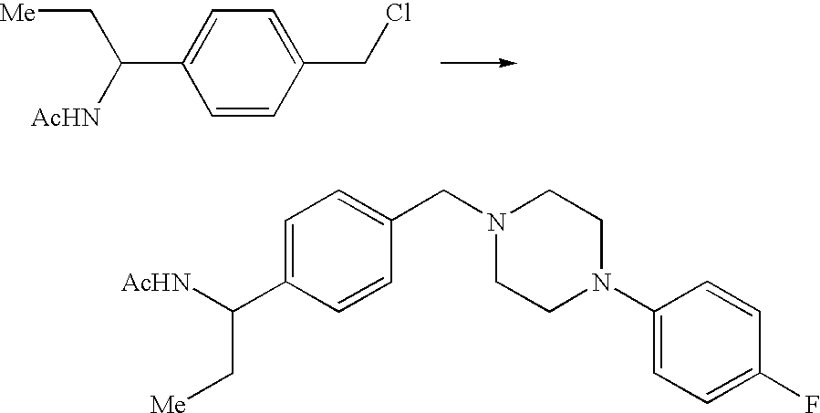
C1(CN2CCN(C3=CC=C(F)C=C3)CC2)=CC=C(C([AcHN])C[Me])C=C1.C1=C(C([AcHN])C[Me])C=CC(CCl)=C1
